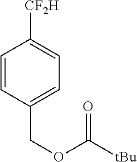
C1=CC(COC([tBu])=O)=CC=C1[CF2H]
